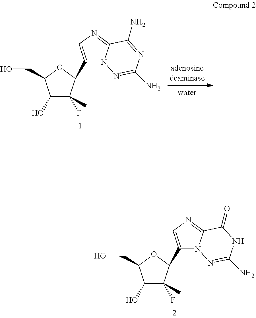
C1(O)C(F)(C)C(C2=CN=C3N2N=C(N)NC3=O)OC1CO.C1(O)C(F)(C)C(C2=CN=C3N2N=C(N)N=C3N)OC1CO
